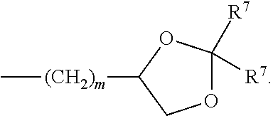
C[(CH2)m]C1COC([R7])([R7])O1
